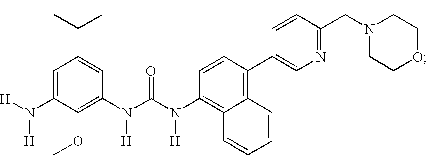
N([H])(C(N(C1=C2C(=C(C3=CN=C(CN4CCOCC4)C=C3)C=C1)C=CC=C2)[H])=O)C1=C(OC)C(N([H])[H])=CC(C(C)(C)C)=C1
